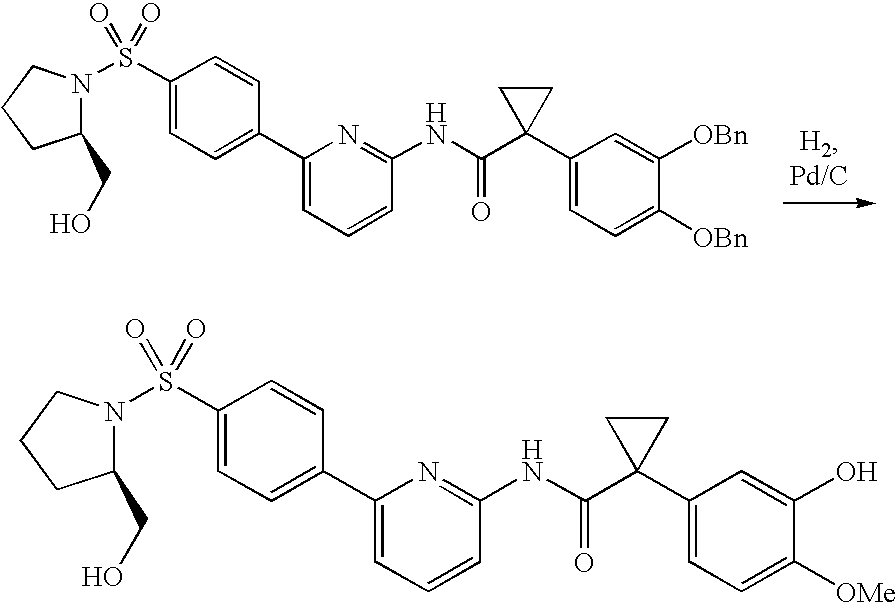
N1(S(C2=CC=C(C3=CC=CC(NC(C4(C5=CC=C([OBn])C([OBn])=C5)CC4)=O)=N3)C=C2)(=O)=O)CCCC1CO.N1(S(C2=CC=C(C3=CC=CC(NC(C4(C5=CC=C([OMe])C(O)=C5)CC4)=O)=N3)C=C2)(=O)=O)CCCC1CO
